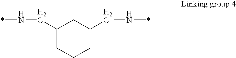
C1(CN*)CCCC(CN*)C1
